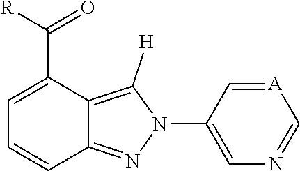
C1=C(C([R])=O)C2=C([H])N(C3=CN=C[A]=C3)N=C2C=C1
